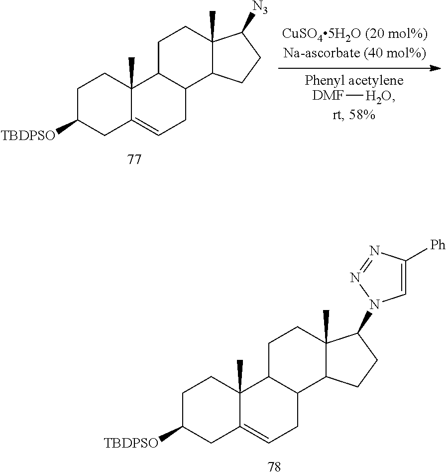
C1C([TBDPSO])CC2=CCC3C(C2(C)C1)CCC1(C)C3CCC1N1C=C([Ph])N=N1.C1C([TBDPSO])CC2=CCC3C(C2(C)C1)CCC1(C)C3CCC1[N3].[DMF][H2O]
